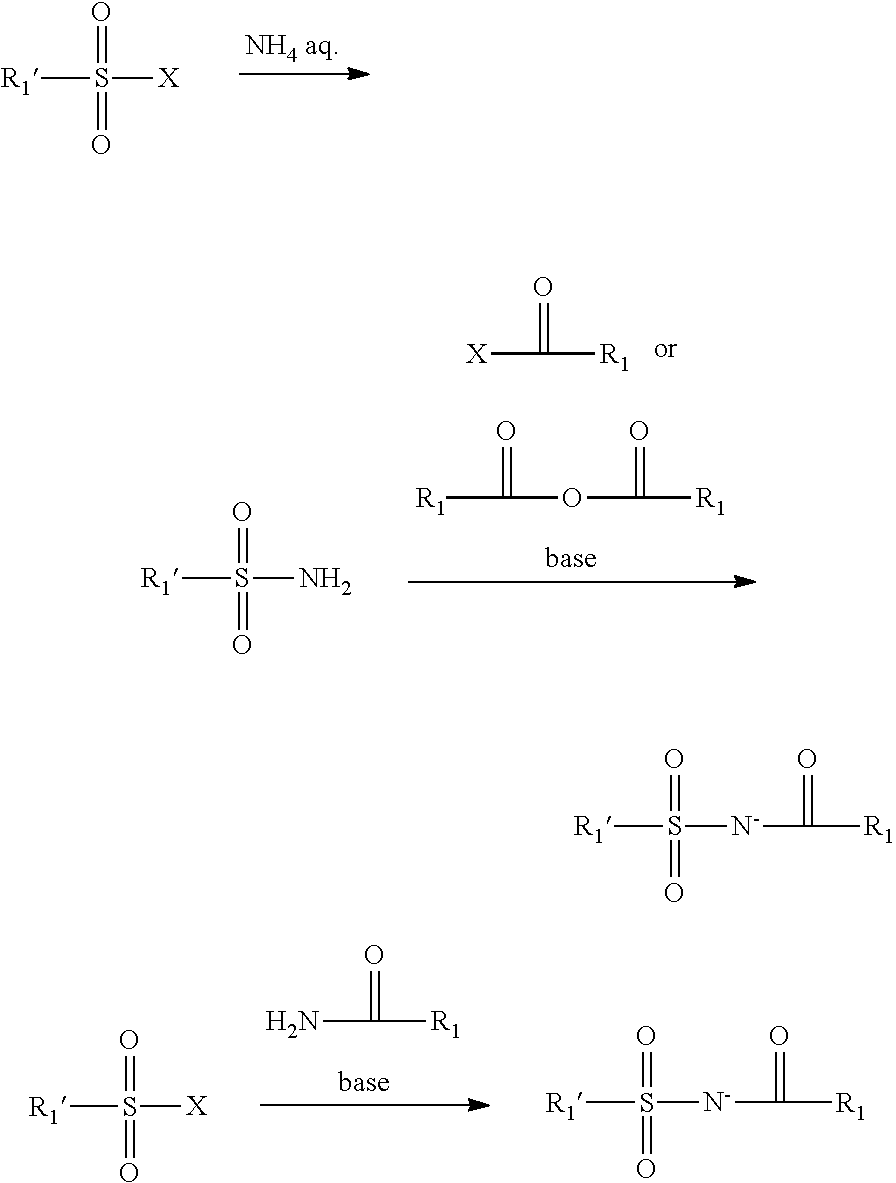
[R1]S([X])(=O)=O.[X]C([R1])=O.O(C([R1])=O)C(=O)[R1].[R1]S(N)(=O)=O.NC([R1])=O.[R1]S([X])(=O)=O.[R1]S([N-]C([R1])=O)(=O)=O.[R1]S([N-]C([R1])=O)(=O)=O
